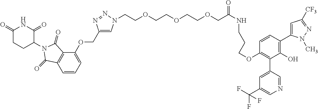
C1(=O)CCC(N2C(=O)C3=C(C=CC=C3OCC3=CN(CCOCCOCCOCC(NCCCOC4=C(C5=CC(C(F)(F)F)=CN=C5)C(O)=C(C5=CC([CF3])=NN5C)C=C4)=O)N=N3)C2=O)C(=O)N1
